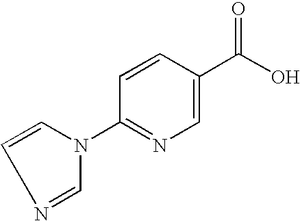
C1=C(C(O)=O)C=CC(N2C=CN=C2)=N1
